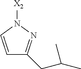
[X2]N1C=CC(CC(C)C)=N1
